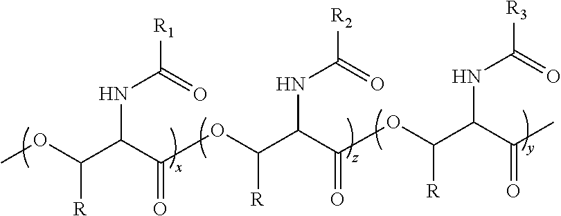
COC([R])C(NC(=O)[R1])C(=O)OC([R])C(C(=O)OC([R])C(NC(=O)[R3])C(=O)C)NC(=O)[R2]
